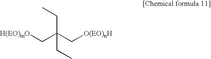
[H(EO)mO]CC(C[O(EO)nH])(CC)CC
